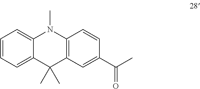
CN1C2=CC=CC=C2C(C)(C)C2=C1C=CC(C(C)=O)=C2
